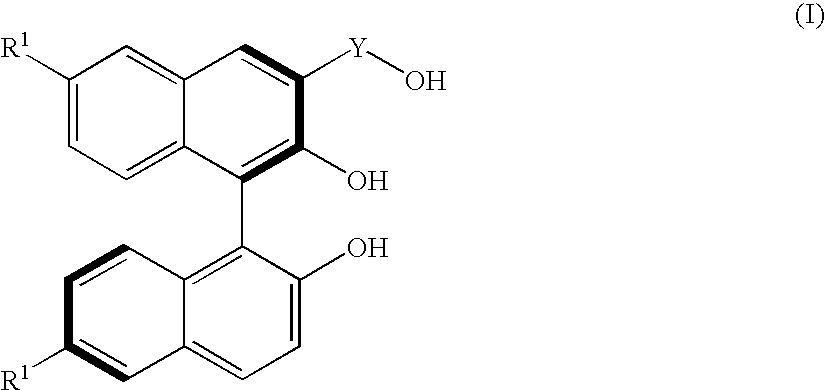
C1([R1])=CC=C2C(=C1)C=C([Y]O)C(O)=C2C1=C2C(=CC=C1O)C=C([R1])C=C2
